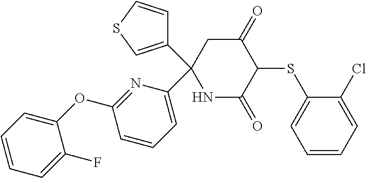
N1C(=O)C(SC2=CC=CC=C2Cl)C(=O)CC1(C1=CSC=C1)C1=CC=CC(OC2=CC=CC=C2F)=N1
